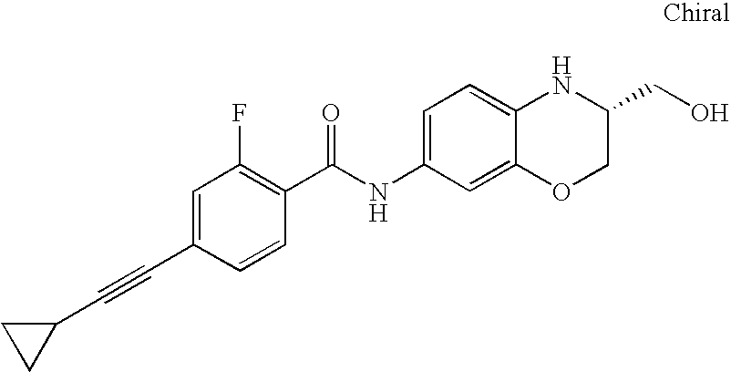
C1(C#CC2CC2)=CC(F)=C(C(NC2=CC=C3C(=C2)OCC(CO)N3)=O)C=C1
